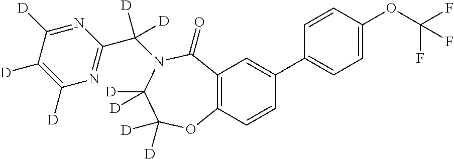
C12=C(C=CC(C3=CC=C(OC(F)(F)F)C=C3)=C1)OC([D])([D])C([D])([D])N(C(C1=NC([D])=C([D])C([D])=N1)([D])[D])C2=O
